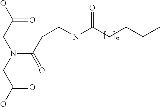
OC(CN(CC(O)=O)C(CCNC(CCCC)=O)=O)=O
